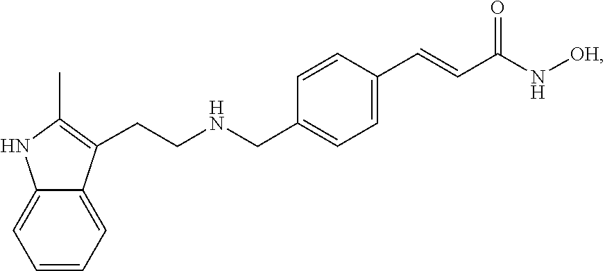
N([OH])C(C=CC1=CC=C(CNCCC2=C(C)NC3=CC=CC=C32)C=C1)=O
